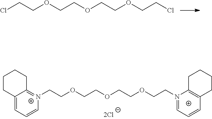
ClCCOCCOCCOCCCl.C12=CC=C[N+](CCOCCOCCOCCN3=CC=CC4=C3CCCC4)=C1CCCC2
